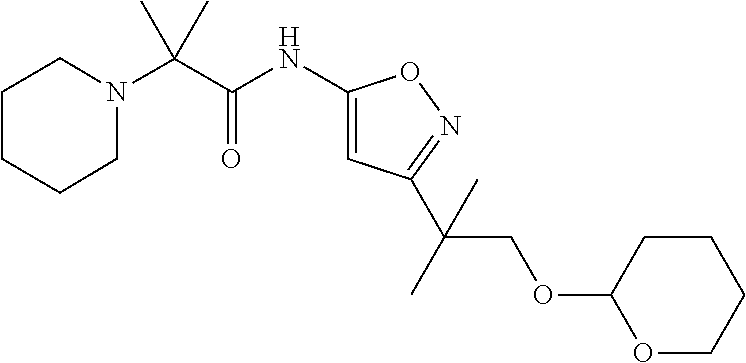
N1(C(C(NC2=CC(C(C)(COC3OCCCC3)C)=NO2)=O)(C)C)CCCCC1
